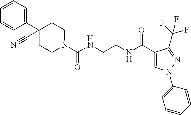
C1(C2=CC=CC=C2)(C#N)CCN(C(NCCNC(C2=CN(C3=CC=CC=C3)N=C2C(F)(F)F)=O)=O)CC1
